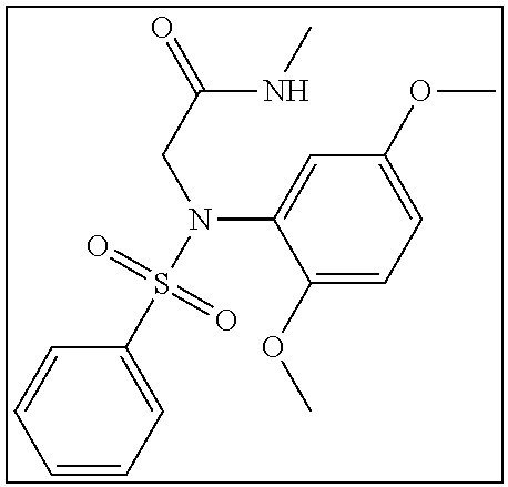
C1=CC=CC(S(N(C2=CC(OC)=CC=C2OC)CC(=O)NC)(=O)=O)=C1
